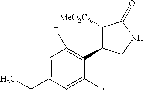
C1([MeO2C])C(C2=C(F)C=C(CC)C=C2F)CNC1=O
